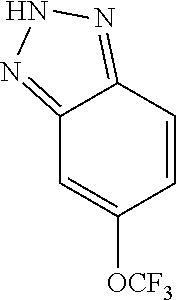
C12=NNN=C1C=CC([OCF3])=C2
